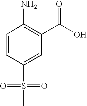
C1=CC(S(=O)(=O)C)=CC(C(O)=O)=C1N
